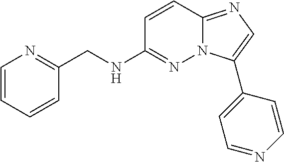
N(C1=NN2C(=NC=C2C2=CC=NC=C2)C=C1)CC1=NC=CC=C1
